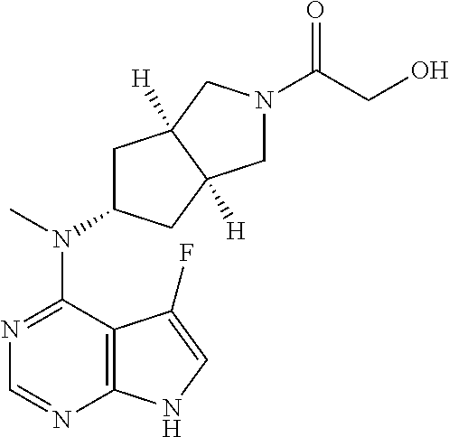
C12=C(N=CN=C1N(C)C1CC3([H])C([H])(C1)CN(C(=O)CO)C3)NC=C2F
